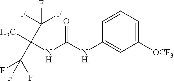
O=C(NC1=CC([OCF3])=CC=C1)NC(C)(C(F)(F)F)C(F)(F)F
